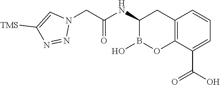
C12=C(C(C(O)=O)=CC=C1)OB(O)C(NC(=O)CN1C=C([TMS])N=N1)C2
